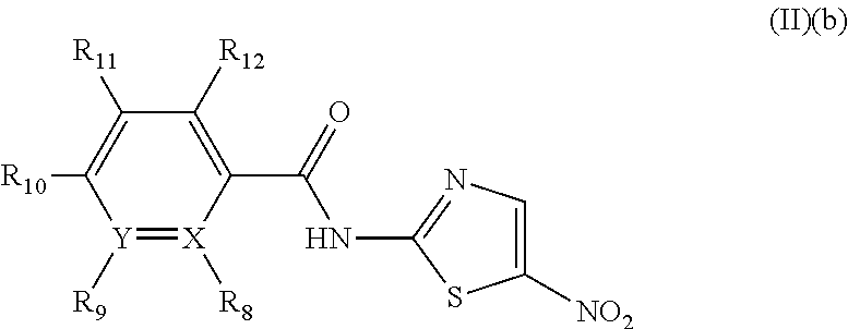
C1([R12])=C(C(=O)NC2=NC=C([NO2])S2)[X]([R8])=[Y]([R9])C([R10])=C1[R11]
